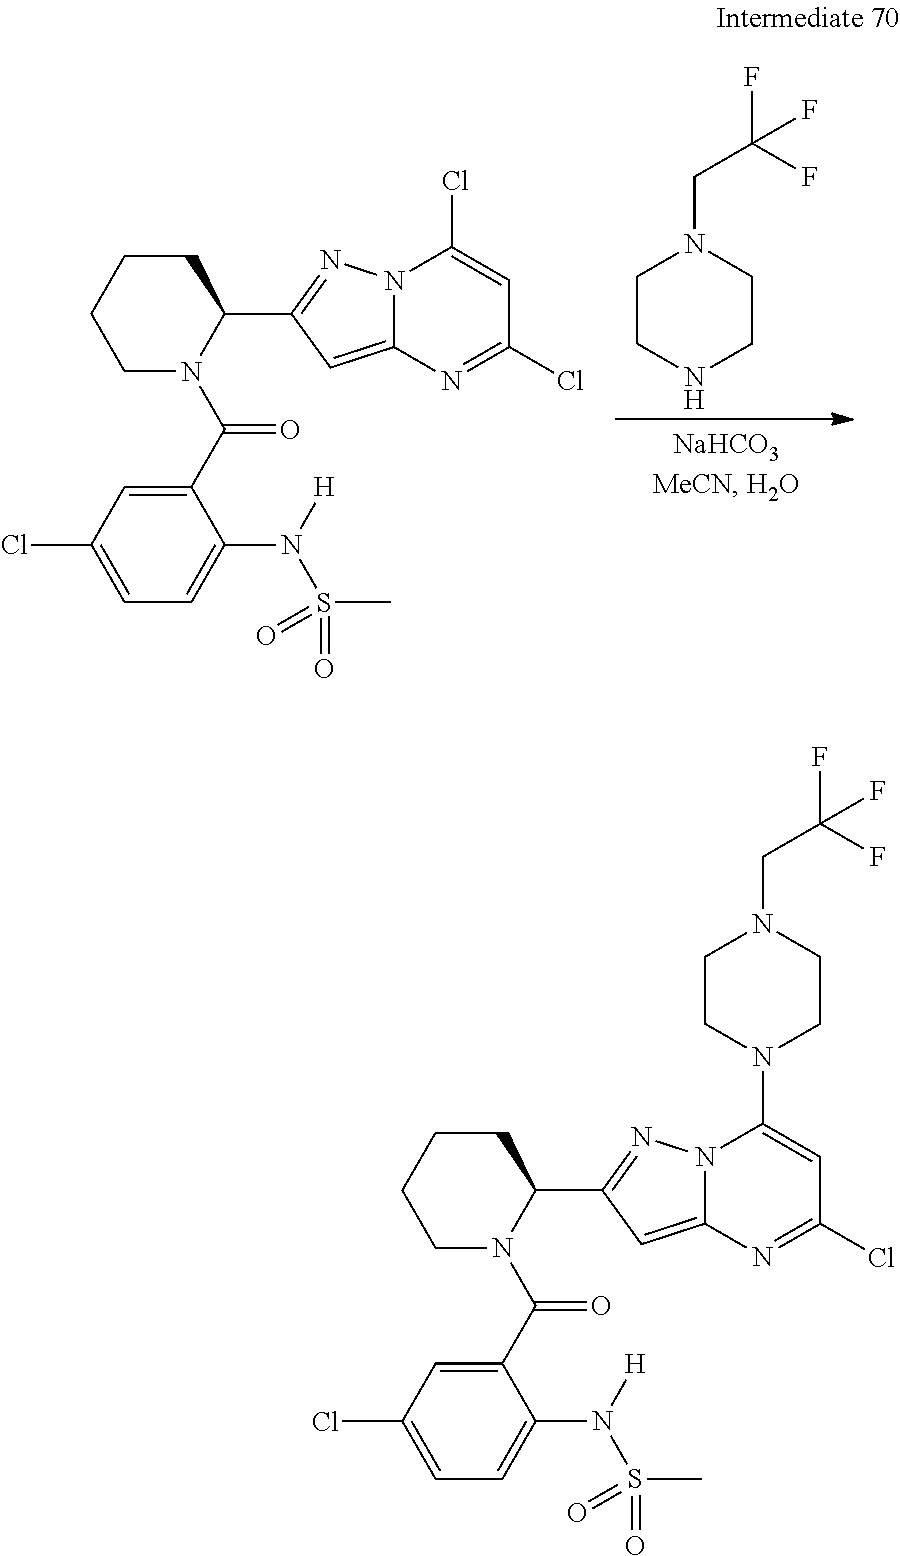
C1CCCN(C(C2=CC(Cl)=CC=C2N(S(C)(=O)=O)[H])=O)C1C1=NN2C(=C1)N=C(Cl)C=C2Cl.C1CNCCN1CC(F)(F)F.C1CCCN(C(C2=CC(Cl)=CC=C2N(S(C)(=O)=O)[H])=O)C1C1=NN2C(=C1)N=C(Cl)C=C2N1CCN(CC(F)(F)F)CC1
